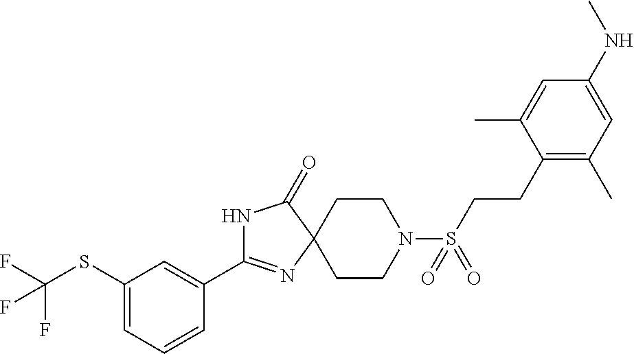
C1(C2=NC3(C(=O)N2)CCN(S(CCC2=C(C)C=C(NC)C=C2C)(=O)=O)CC3)=CC(SC(F)(F)F)=CC=C1
